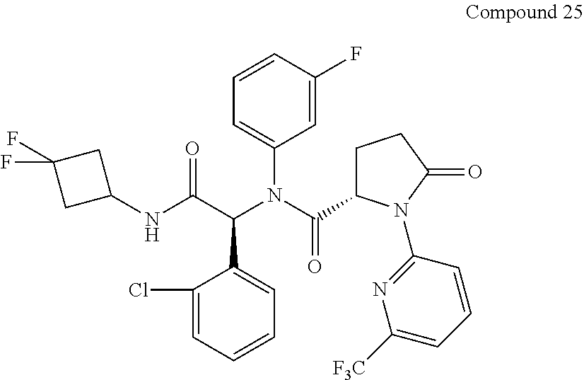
C1(Cl)=CC=CC=C1C(C(NC1CC(F)(F)C1)=O)N(C(C1CCC(=O)N1C1=NC([F3C])=CC=C1)=O)C1=CC=CC(F)=C1
